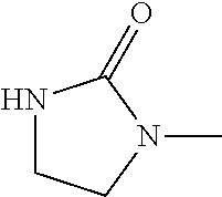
N1CCN(C)C1=O
